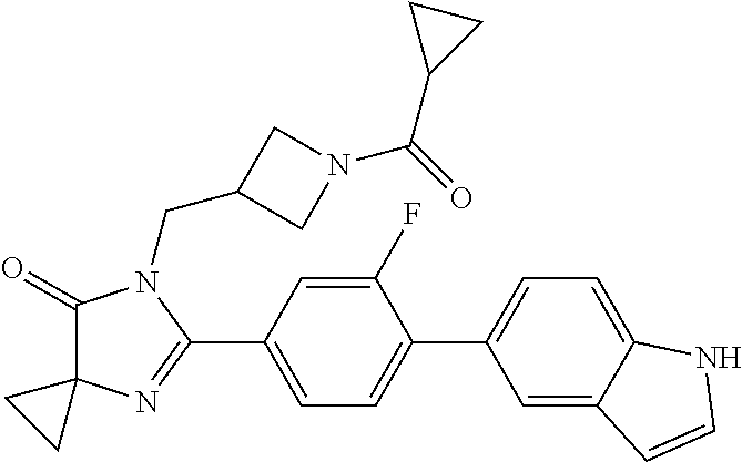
C1(=O)C2(N=C(C3=CC=C(C4=CC=C5C(=C4)C=CN5)C(F)=C3)N1CC1CN(C(=O)C3CC3)C1)CC2
